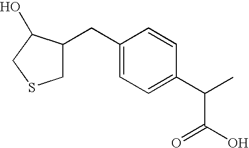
C1C(CC2=CC=C(C(C)C(O)=O)C=C2)C(O)CS1
